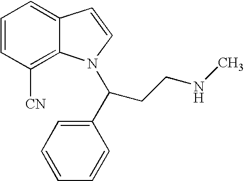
C1=CC([CN])=C2C(=C1)C=CN2C(CCNC)C1=CC=CC=C1
